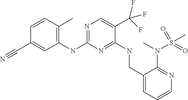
C1(NC2=NC=C(C(F)(F)F)C(NCC3=CC=CN=C3N(S(C)(=O)=O)C)=N2)=C(C)C=CC(C#N)=C1
